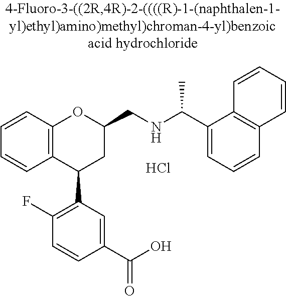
C12=C(C(C3=C(F)C=CC(C(O)=O)=C3)CC(CNC(C)C3=CC=CC4=C3C=CC=C4)O1)C=CC=C2.Cl
